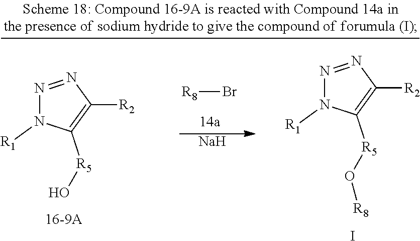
N1=NC([R2])=C([R5]O)N1[R1].[R8]Br.[Na].N1=NC([R2])=C([R5]O[R8])N1[R1].I
